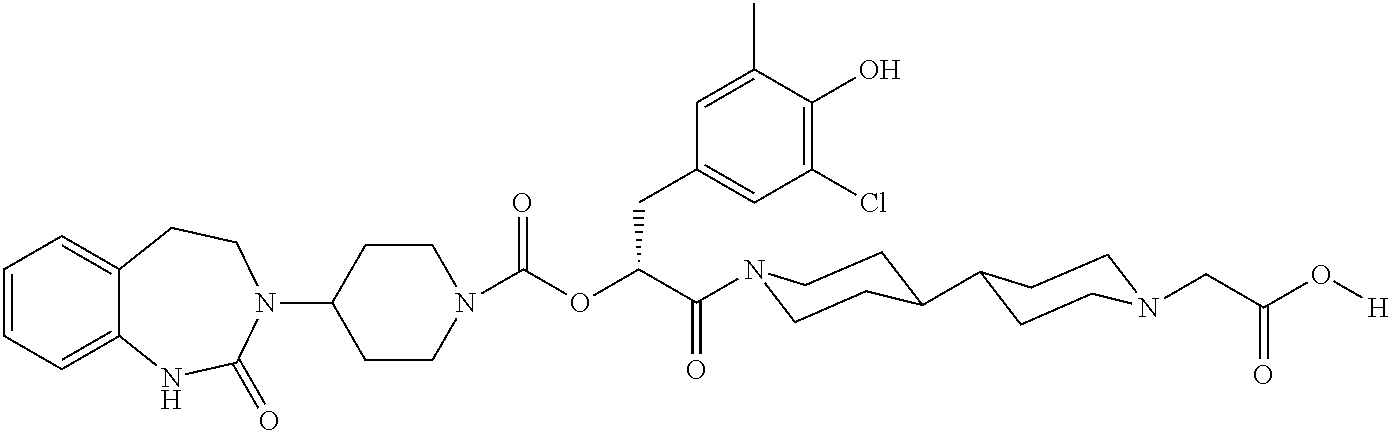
C1(N2CCC3=CC=CC=C3NC2=O)CCN(C(=O)OC(C(=O)N2CCC(C3CCN(CC(O[H])=O)CC3)CC2)CC2=CC(Cl)=C(O)C(C)=C2)CC1
